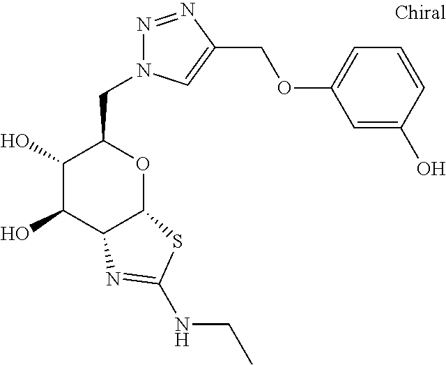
C1(O)C(O)C2C(OC1CN1N=NC(COC3=CC=CC(O)=C3)=C1)SC(NCC)=N2
